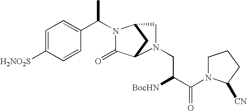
C1=C([H2NO2S])C=CC(C(C)N2C(=O)C3CC2CN3CC([BocHN])C(=O)N2CCCC2[CN])=C1
